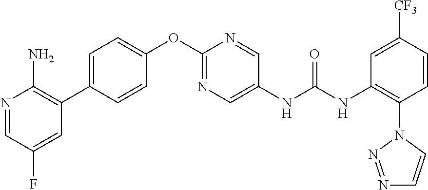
C1=CC(C2=C(N)N=CC(F)=C2)=CC=C1OC1=NC=C(NC(NC2=C(N3C=CN=N3)C=CC([CF3])=C2)=O)C=N1
